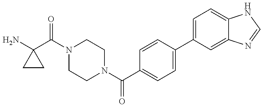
NC1(C(N2CCN(C(C3=CC=C(C4=CC=C5C(=C4)N=CN5)C=C3)=O)CC2)=O)CC1
